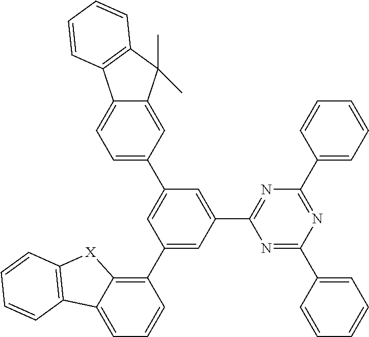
C1(C2=CC(C3=NC(C4=CC=CC=C4)=NC(C4=CC=CC=C4)=N3)=CC(C3=CC=C4C(=C3)C(C)(C)C3=C4C=CC=C3)=C2)=C2C(=CC=C1)C1=C([X]2)C=CC=C1
